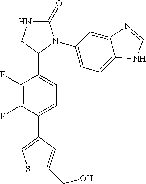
C1(=O)NCC(C2=CC=C(C3=CSC(CO)=C3)C(F)=C2F)N1C1=CC=C2C(=C1)N=CN2
